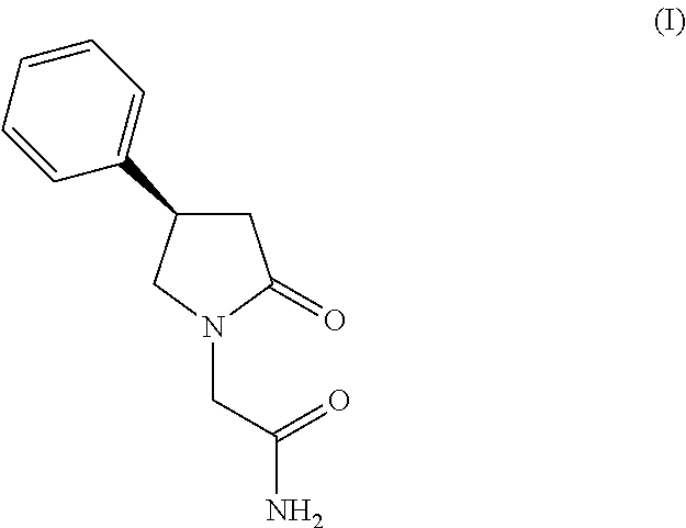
N1(CC(N)=O)C(=O)CC(C2=CC=CC=C2)C1
